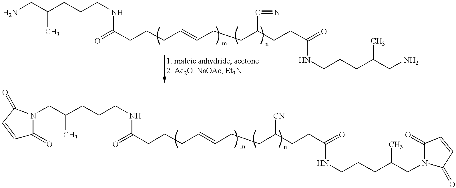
NCC(CCCNC(=O)CCCC=CCCC(CCC(=O)NCCCC(CN)C)C#N)C.C1=CC(=O)N(CC(CCCNC(=O)CCCC=CCCC(CCC(=O)NCCCC(CN2C(=O)C=CC2=O)C)[CN])C)C1=O
